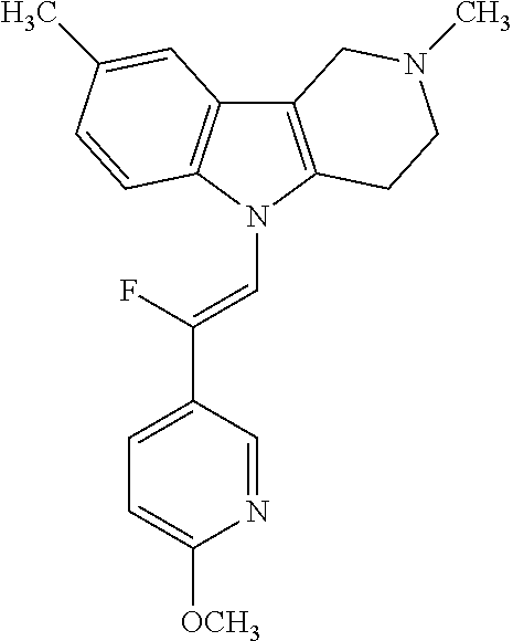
C12=C(N(C=C(C3=CC=C([OCH3])N=C3)F)C3=C1C=C(C)C=C3)CCN(C)C2
